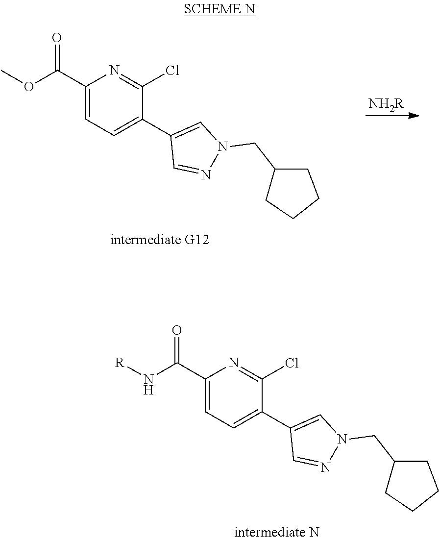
O(C(C1=CC=C(C2=CN(CC3CCCC3)N=C2)C(Cl)=N1)=O)C.[NH2R].N(C(C1=CC=C(C2=CN(CC3CCCC3)N=C2)C(Cl)=N1)=O)[R]
